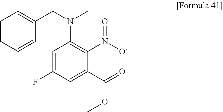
C1=CC=CC(CN(C)C2=C([N+]([O-])=O)C(C(=O)OC)=CC(F)=C2)=C1
